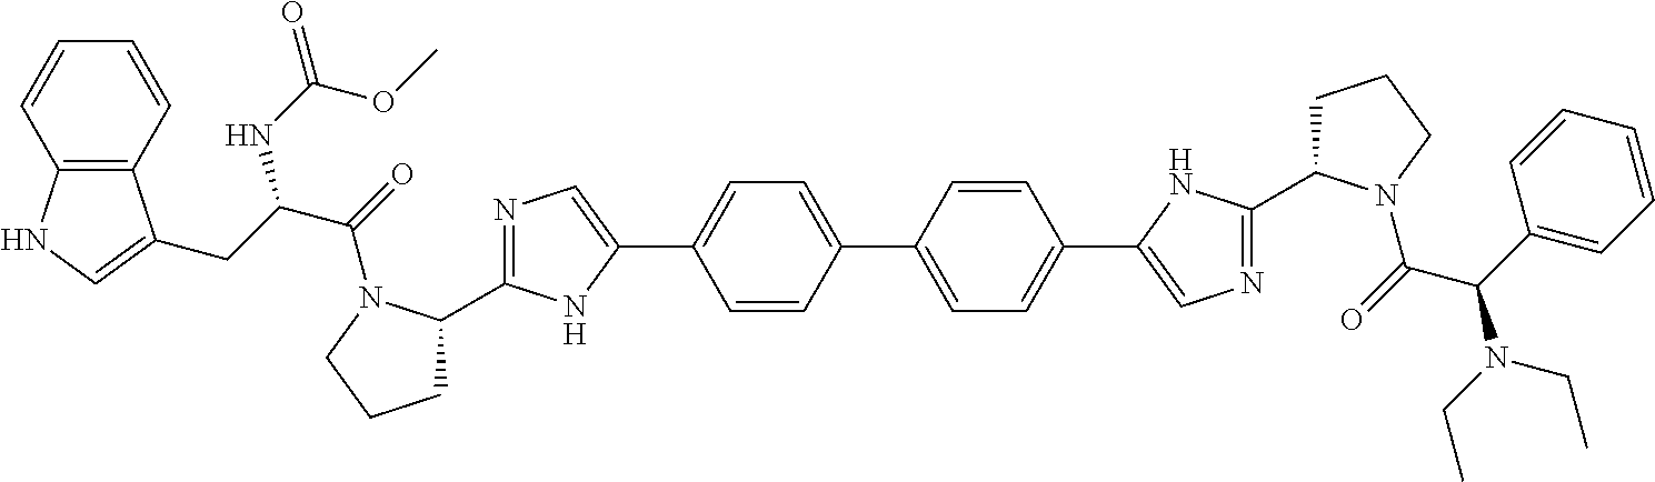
C1=CC(C2=CC=C(C3=CN=C(C4CCCN4C(=O)C(C4=CC=CC=C4)N(CC)CC)N3)C=C2)=CC=C1C1=CN=C(C2CCCN2C(=O)C(CC2=CNC3=C2C=CC=C3)NC(=O)OC)N1
